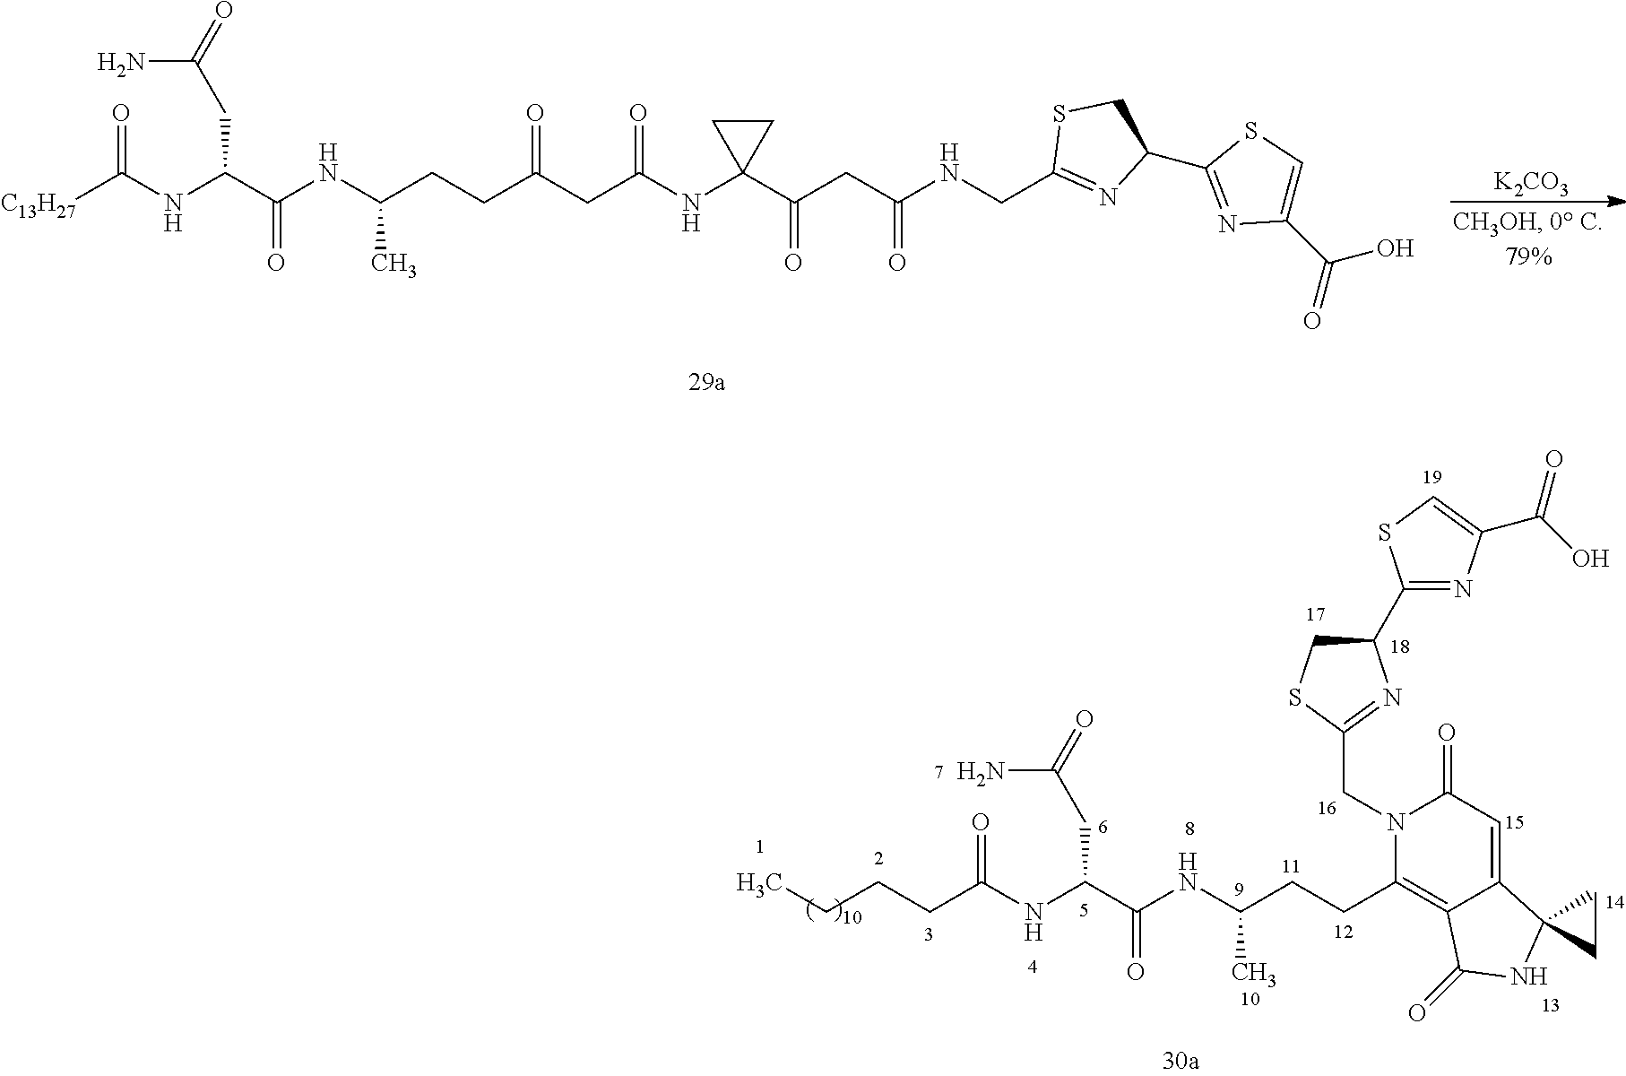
CCCCC(NC(C(NC(CCC1=C2C(=CC(=O)N1CC1=NC(C3=NC(C(=O)O)=CS3)CS1)C1(NC2=O)CC1)C)=O)CC(N)=O)=O.[C13H27]C(NC(C(NC(CCC(CC(=O)NC1(C(CC(NCC2=NC(C3=NC(C(O)=O)=CS3)CS2)=O)=O)CC1)=O)C)=O)CC(N)=O)=O.[K2CO3]
